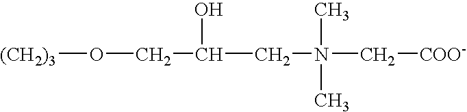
[(CH2)3]OCC(CN(C[COO-])(C)C)O
